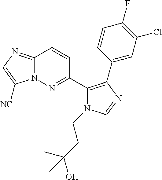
C12=NC=C([NC])N1N=C(C1=C(C3=CC(Cl)=C(F)C=C3)N=CN1CCC(O)(C)C)C=C2
